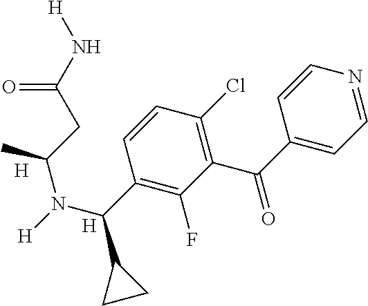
C1=NC=CC(C(=O)C2=C(Cl)C=CC(C(N([H])C(CC(N[H])=O)C)C3CC3)=C2F)=C1.[H].[H]
